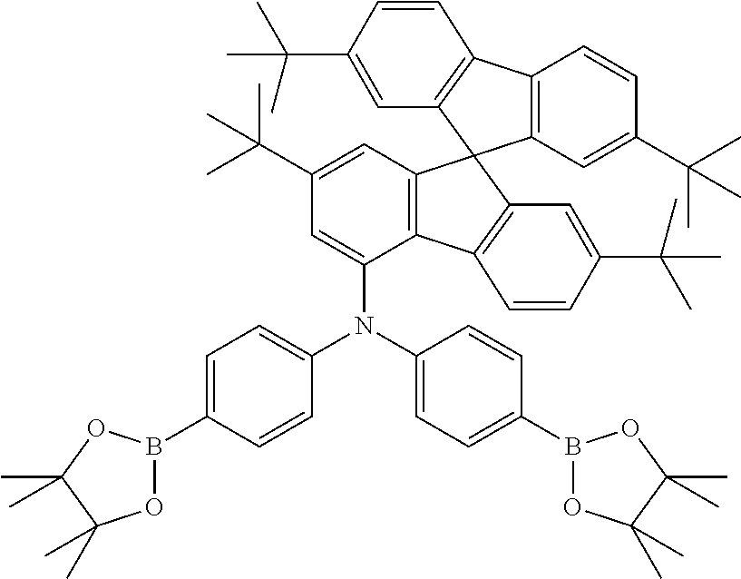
C12=C(C=C(C(C)(C)C)C=C1)C1(C3=C2C=CC(C(C)(C)C)=C3)C2=C(C(N(C3=CC=C(B4OC(C)(C)C(C)(C)O4)C=C3)C3=CC=C(B4OC(C)(C)C(C)(C)O4)C=C3)=CC(C(C)(C)C)=C2)C2=C1C=C(C(C)(C)C)C=C2
